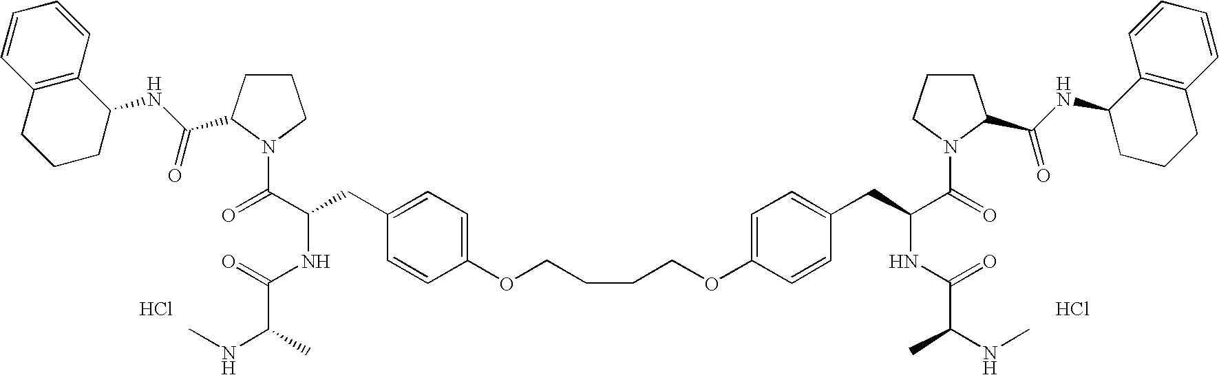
C1CC(C(NC2C3=C(CCC2)C=CC=C3)=O)N(C(C(NC(=O)C(NC)C)CC2=CC=C(OCCCCOC3=CC=C(CC(C(N4C(C(NC5C6=C(CCC5)C=CC=C6)=O)CCC4)=O)NC(=O)C(NC)C)C=C3)C=C2)=O)C1.Cl.Cl
